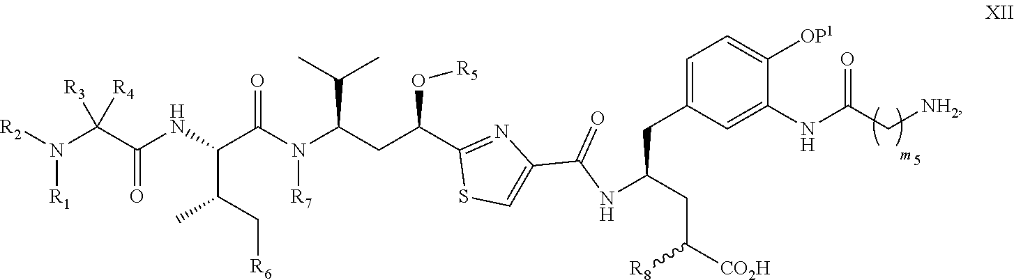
C(C(C1=NC(C(NC(CC([CO2H])[R8])CC2=CC=C([OP1])C(NC(C[NH2])=O)=C2)=O)=CS1)O[R5])C(N([R7])C(C(C(C[R6])C)NC(=O)C(N([R2])[R1])([R3])[R4])=O)C(C)C
